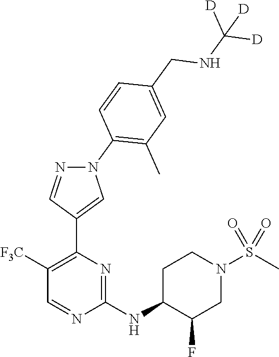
C1(NC2C(F)CN(S(C)(=O)=O)CC2)=NC(C2=CN(C3=C(C)C=C(CNC([D])([D])[D])C=C3)N=C2)=C([F3C])C=N1
